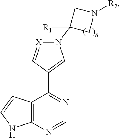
C12=C(N=CN=C1C1=CN(C3([R1])CN([R2])C3)[X]=C1)NC=C2
